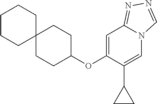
C1CCC2(CC1)CCC(OC1=CC3=NN=CN3C=C1C1CC1)CC2
